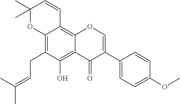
C12=C(CC=C(C)C)C(O)=C3C(=C1C=CC(C)(C)O2)OC=C(C1=CC=C(OC)C=C1)C3=O
